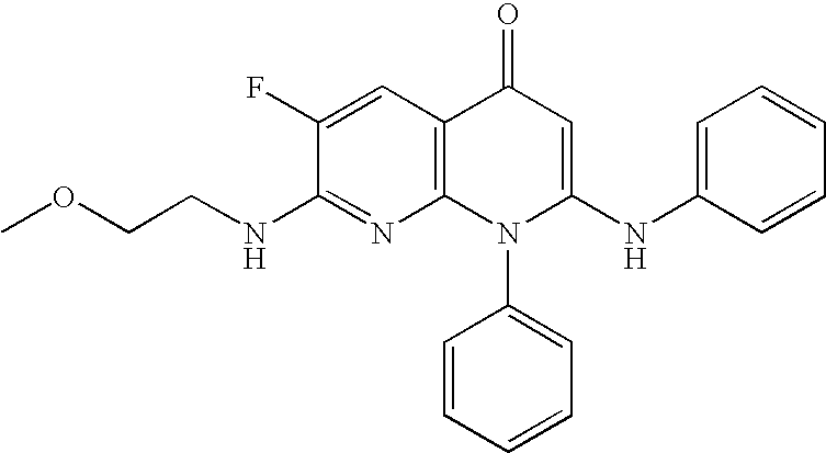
C1(NCCOC)=NC2=C(C=C1F)C(=O)C=C(NC1=CC=CC=C1)N2C1=CC=CC=C1
